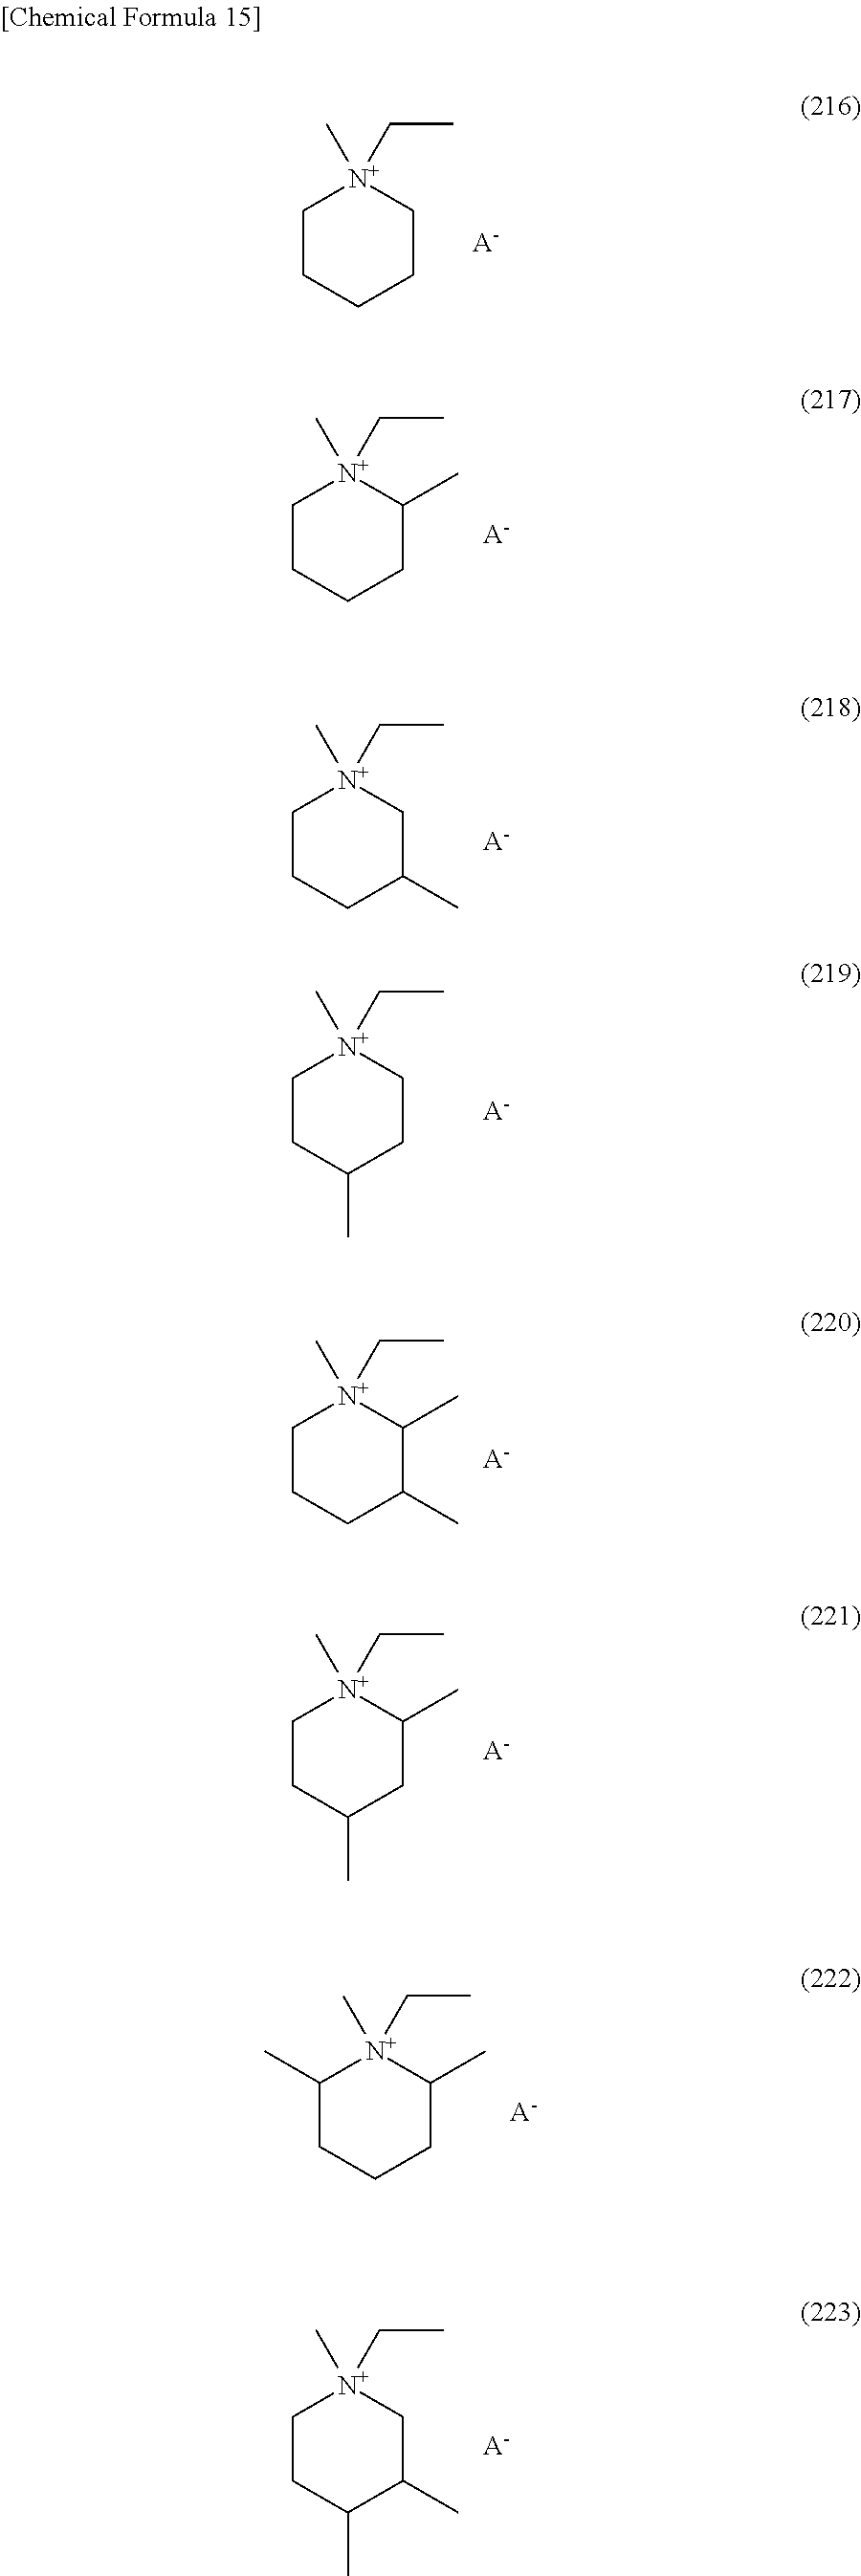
C1CCCC[N+]1(C)CC.[A-].C1CCCC(C)[N+]1(C)CC.[A-].C1CCC(C)C[N+]1(C)CC.[A-].C1CC(C)CC[N+]1(C)CC.[A-].C1CCC(C)C(C)[N+]1(C)CC.[A-].C1CC(C)CC(C)[N+]1(C)CC.[A-].C1CC(C)C(C)C[N+]1(C)CC.[A-].C1(C)CCCC(C)[N+]1(C)CC.[A-]
